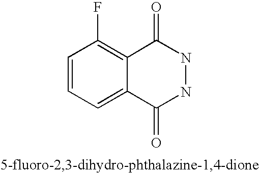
C1=CC=C2C(=C1F)C(=O)NNC2=O
